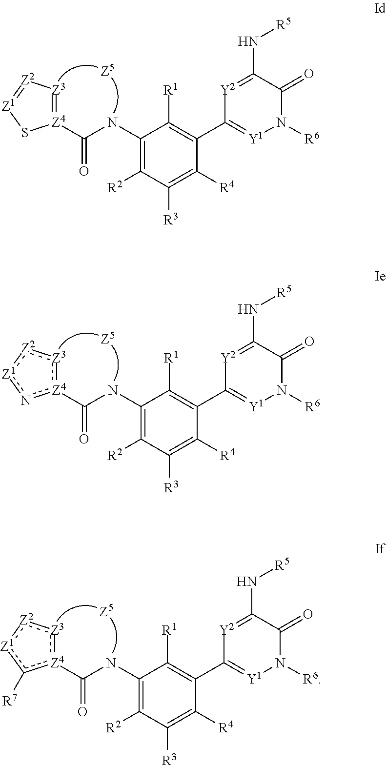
C1(NC([Z4]2=[Z3][Z2]=[Z1]S2)=O)=C([R2])C([R3])=C([R4])C(C2=[Y1]N([R6])C(=O)C(N[R5])=[Y2]2)=C1[R1].C1(NC([Z4]2:[Z3]:[Z2]:[Z1]n2)=O)=C([R2])C([R3])=C([R4])C(C2=[Y1]N([R6])C(=O)C(N[R5])=[Y2]2)=C1[R1].C1(NC([Z4]2:[Z3]:[Z2]:[Z1]c2[R7])=O)=C([R2])C([R3])=C([R4])C(C2=[Y1]N([R6])C(=O)C(N[R5])=[Y2]2)=C1[R1]
